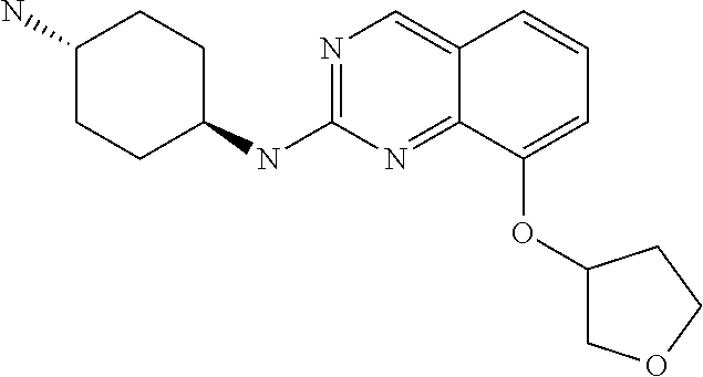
C1(N)CCC(NC2=NC=C3C(=N2)C(OC2COCC2)=CC=C3)CC1
